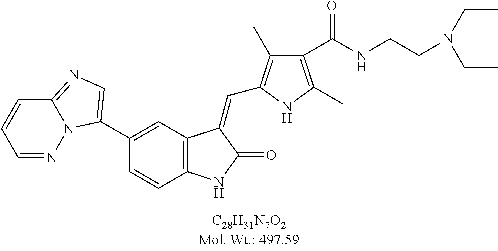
C1=CC=NN2C1=NC=C2C1=CC2=C(C=C1)NC(=O)C2=CC1=C(C)C(C(NCCN(CC)CC)=O)=C(C)N1
